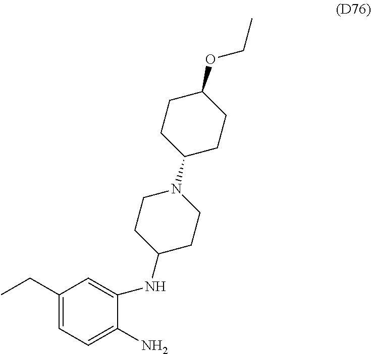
C1(CC)=CC=C(N)C(NC2CCN(C3CCC(OCC)CC3)CC2)=C1
